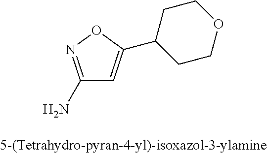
C1(N)=NOC(C2CCOCC2)=C1
